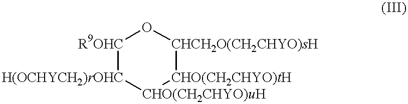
[R9OHC]1[H(OCHYCH2)rOHC][CHO(CH2CHYO)uH][CHO(CH2CHYO)tH][CHCH2O(CH2CHYO)sH]O1
